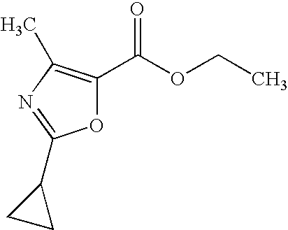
O1C(C(OCC)=O)=C(C)N=C1C1CC1
